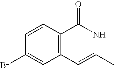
C12=C(C=CC(Br)=C1)C(=O)NC(C)=C2
